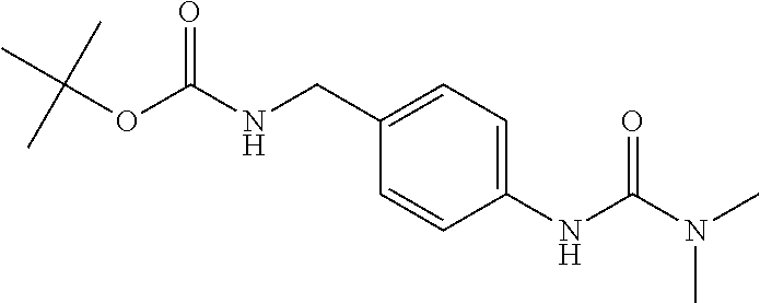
C1=CC(CNC(OC(C)(C)C)=O)=CC=C1NC(N(C)C)=O
